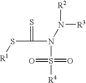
S(C(N(S([R4])(=O)=O)N([R3])[R2])=S)[R1]
